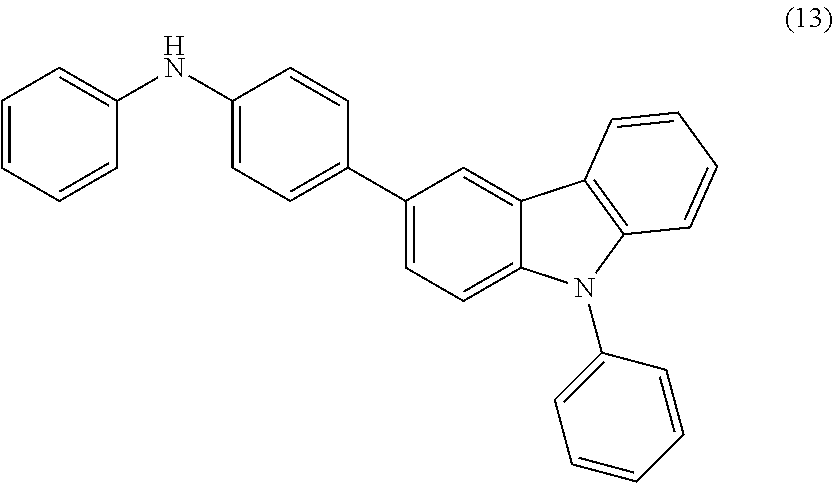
C1(NC2=CC=CC=C2)=CC=C(C2=CC=C3C(=C2)C2=C(N3C3=CC=CC=C3)C=CC=C2)C=C1
